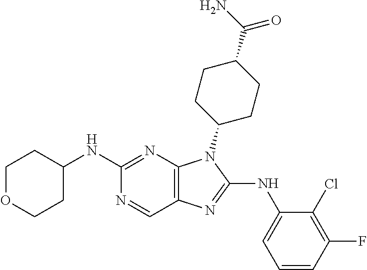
C1(NC2CCOCC2)=NC2=C(C=N1)N=C(NC1=CC=CC(F)=C1Cl)N2C1CCC(C(N)=O)CC1
